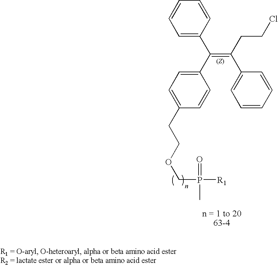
C1=C(C(C2=CC=C(CCOCP([R1])(=O)C)C=C2)=C(CCCl)C2=CC=CC=C2)C=CC=C1
